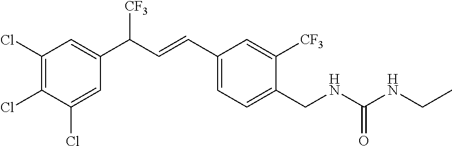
C1(Cl)=C(Cl)C(Cl)=CC(C(C=CC2=CC=C(CNC(NCC)=O)C([CF3])=C2)[CF3])=C1
